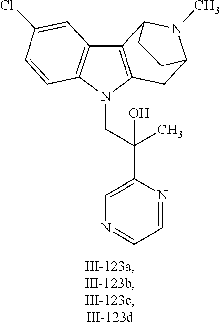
C12=C(N(CC(C3=CN=CC=N3)(C)O)C3=C1C=C(Cl)C=C3)CC1N(C)C2CC1
